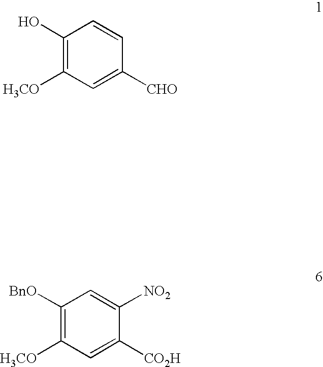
C1(O)=C([H3CO])C=C([CHO])C=C1.C1([BnO])=C([H3CO])C=C([CO2H])C([NO2])=C1
